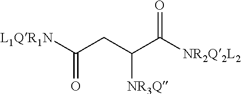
[L1QR1N]C(CC(C([NR2Q2L2])=O)[NR3Q])=O
